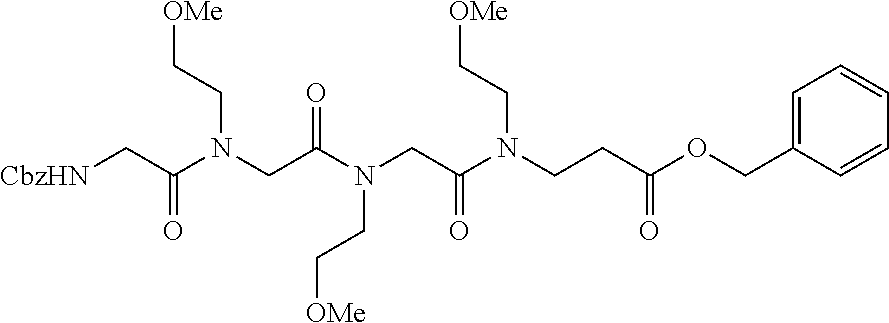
N(CC(N(CCC(OCC1=CC=CC=C1)=O)CC[OMe])=O)(CC[OMe])C(CN(CC[OMe])C(C[CbzHN])=O)=O
